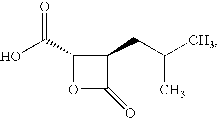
O1C(=O)C(CC(C)C)C1C(O)=O
